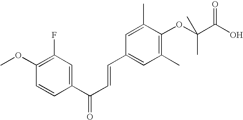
C1=CC(C(C=CC2=CC(C)=C(OC(C(=O)O)(C)C)C(C)=C2)=O)=CC(F)=C1OC
